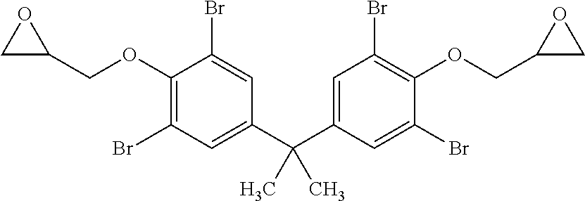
C1(OCC2OC2)=C(Br)C=C(C(C2=CC(Br)=C(OCC3OC3)C(Br)=C2)(C)C)C=C1Br
